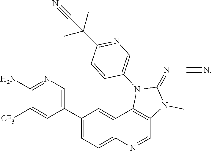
C1(C2=CN=C(N)C([CF3])=C2)=CC=C2C(=C1)C1=C(C=N2)N(C)C(=NC#N)N1C1=CN=C(C(C#N)(C)C)C=C1
